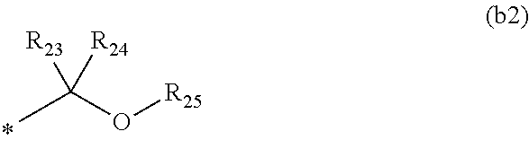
[R24]C([R23])(C)O[R25]
